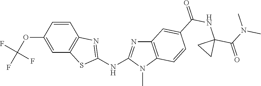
O(C1=CC2=C(C=C1)N=C(NC1=NC3=C(N1C)C=CC(C(NC1(C(=O)N(C)C)CC1)=O)=C3)S2)C(F)(F)F
